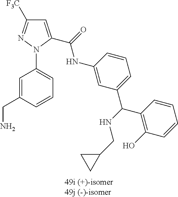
C1=C(CN)C=CC=C1N1C(C(NC2=CC(C(C3=C(O)C=CC=C3)NCC3CC3)=CC=C2)=O)=CC([F3C])=N1
